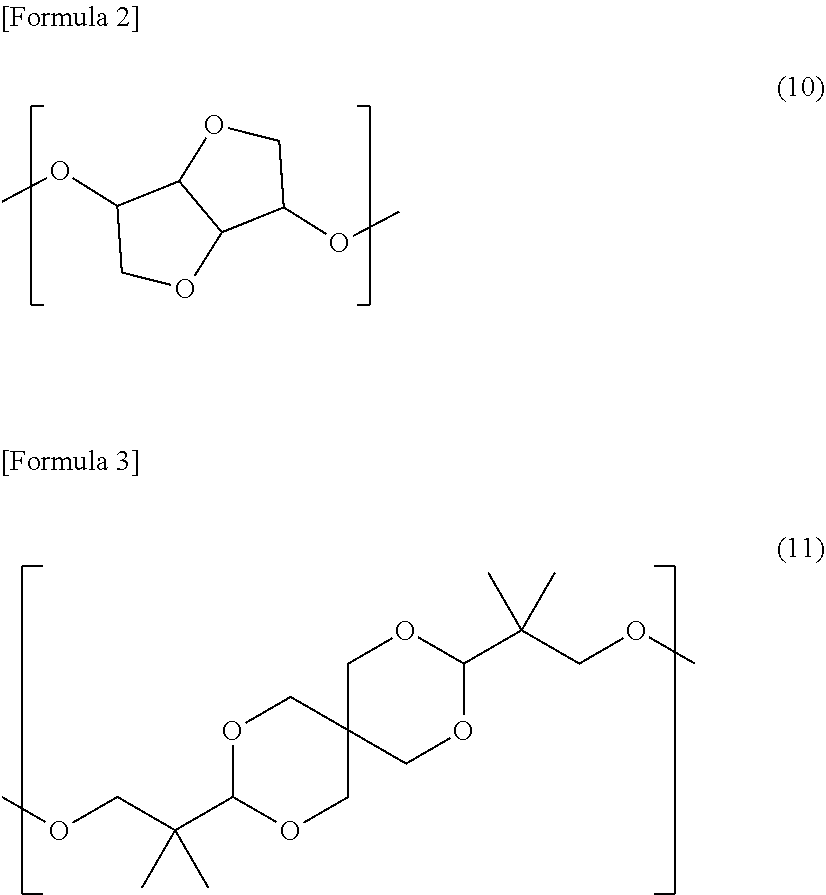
COCC(C1OCC2(CO1)COC(C(COC)(C)C)OC2)(C)C.C12C(OC)COC1C(OC)CO2
